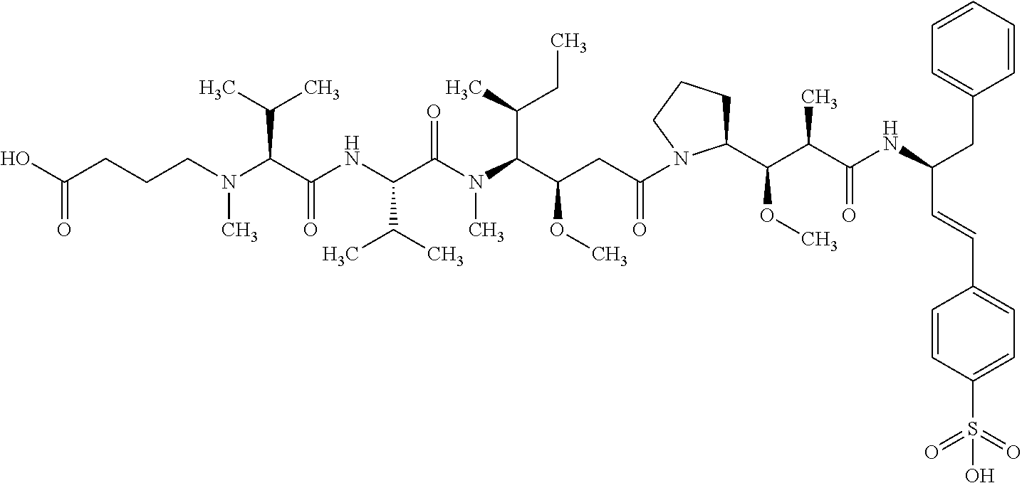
C(CCN(C(C(NC(C(N(C)C(C(C)CC)C(OC)CC(=O)N1C(C(C(C(NC(CC2=CC=CC=C2)C=CC2=CC=C(S(=O)(=O)O)C=C2)=O)C)OC)CCC1)=O)C(C)C)=O)C(C)C)C)C(O)=O
